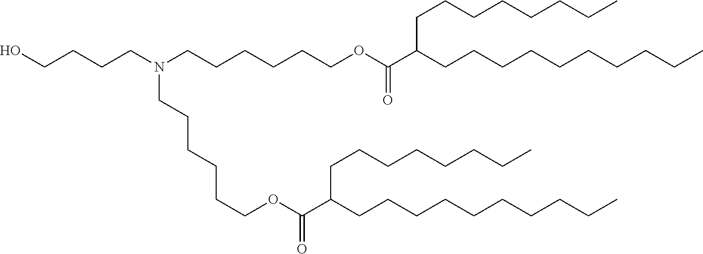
C(CCN(CCCCCCOC(C(CCCCCCCCCC)CCCCCCCC)=O)CCCCCCOC(C(CCCCCCCCCC)CCCCCCCC)=O)CO
